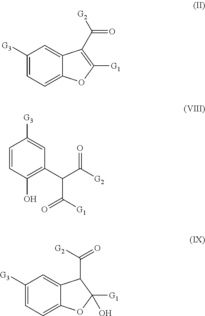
C1([G3])=CC=C2C(=C1)C(C([G2])=O)=C([G1])O2.C1=CC(O)=C(C(C([G2])=O)C([G1])=O)C=C1[G3].C1([G3])=CC=C2C(=C1)C(C(=O)[G2])C([G1])(O)O2
